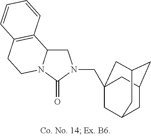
C1C2N(C(=O)N1CC13CC4CC(CC(C1)C4)C3)CCC1=C2C=CC=C1
